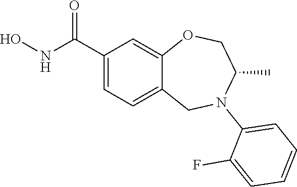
C1(C(NO)=O)=CC=C2C(=C1)OCC(C)N(C1=CC=CC=C1F)C2
